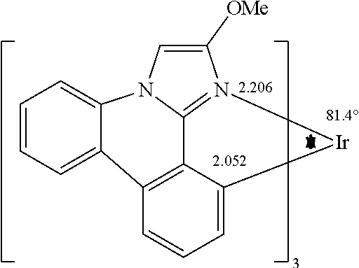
C1=CC=C2C3=C4C5=N(C([OMe])=CN5C2=C1)[Ir]C4=CC=C3
